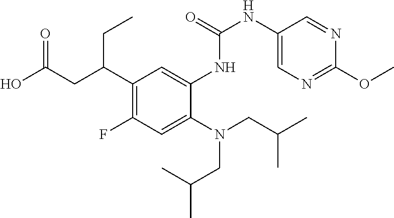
C1(C(CC(O)=O)CC)=C(F)C=C(N(CC(C)C)CC(C)C)C(NC(NC2=CN=C(OC)N=C2)=O)=C1
